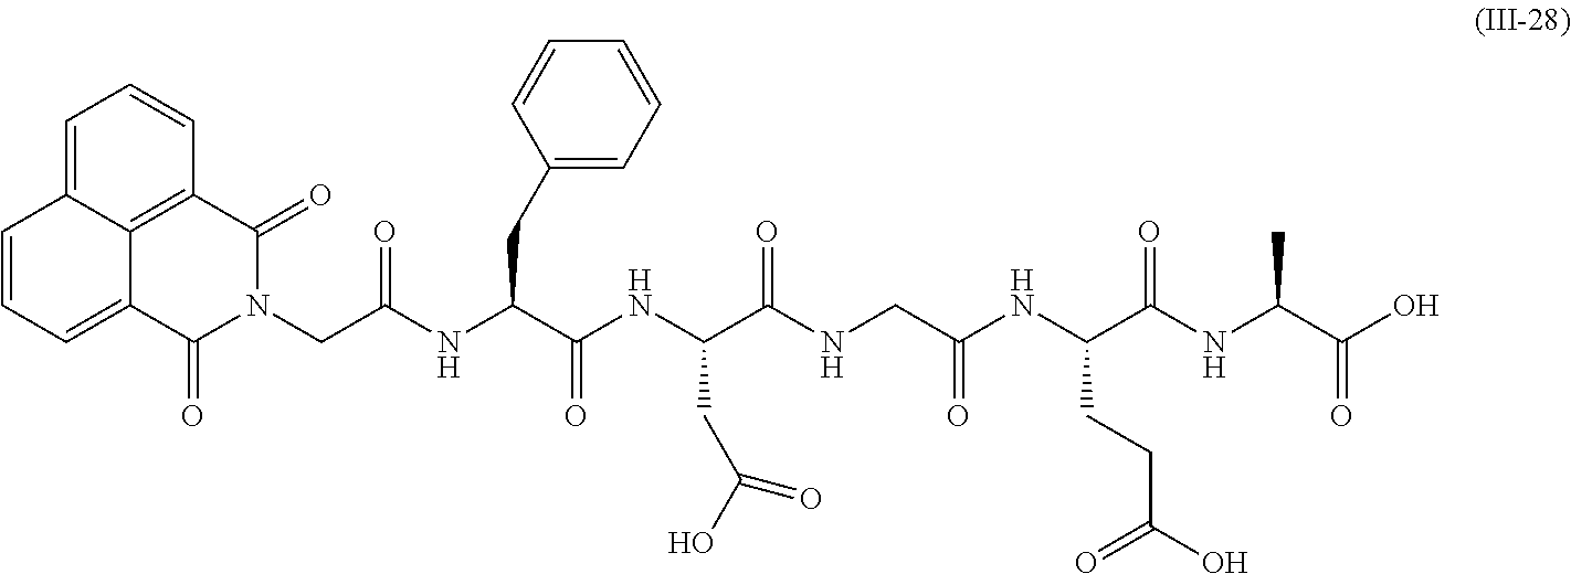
C1=C2C3=C(C=C1)C(=O)N(CC(NC(C(NC(C(NCC(NC(C(NC(C(O)=O)C)=O)CCC(O)=O)=O)=O)CC(O)=O)=O)CC1=CC=CC=C1)=O)C(=O)C3=CC=C2
